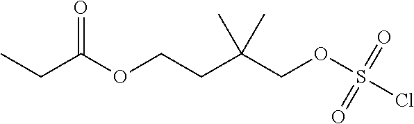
CCC(OCCC(COS(Cl)(=O)=O)(C)C)=O
